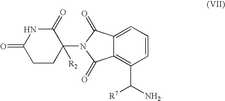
C1CC(=O)NC(=O)C1([R2])N1C(=O)C2=C(C([NH2])[R7])C=CC=C2C1=O
